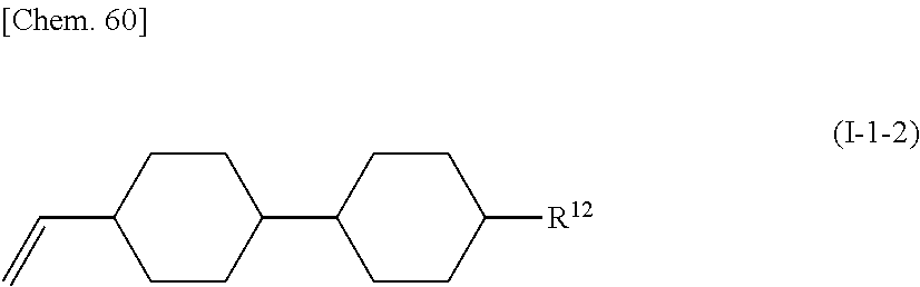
C=CC1CCC(C2CCC([R12])CC2)CC1
